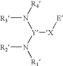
[R3]N([R4])[Y](N([R1])[R2])[X][E]
